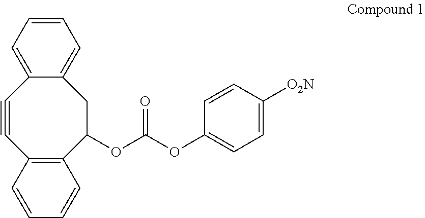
C12=C(C(OC(OC3=CC=C([O2N])C=C3)=O)CC3=CC=CC=C3C#C1)C=CC=C2
